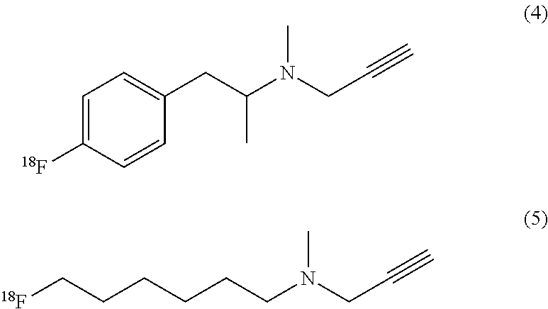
C1=C([18F])C=CC(CC(N(CC#C)C)C)=C1.C(CCCCCN(CC#C)C)[18F]
